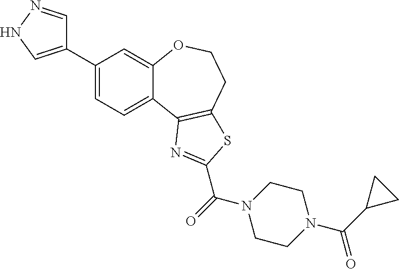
C1(C2=CNN=C2)=CC=C2C(=C1)OCCC1=C2N=C(C(N2CCN(C(C3CC3)=O)CC2)=O)S1
